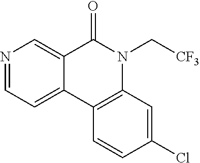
N1=CC=C2C(=C1)C(=O)N(C[CF3])C1=C2C=CC(Cl)=C1
